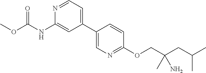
C1(C2=CC=NC(NC(OC)=O)=C2)=CN=C(OCC(CC(C)C)(N)C)C=C1
